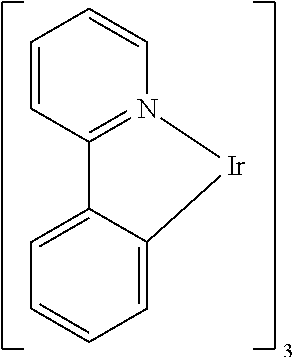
C1=CN2=C(C3=CC=CC=C3[Ir]2)C=C1
